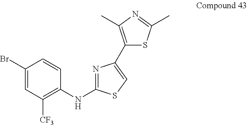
C1(Br)=CC([CF3])=C(NC2=NC(C3=C(C)N=C(C)S3)=CS2)C=C1
